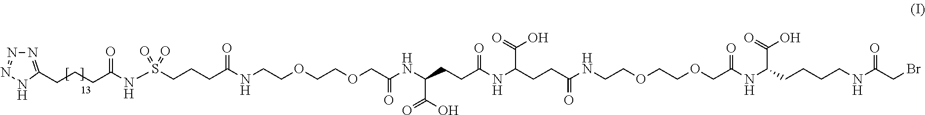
N1=C(CCCC(NS(CCCC(NCCOCCOCC(NC(CCC(NC(CCC(NCCOCCOCC(NC(CCCCNC(=O)CBr)C(O)=O)=O)=O)C(=O)O)=O)C(O)=O)=O)=O)(=O)=O)=O)NN=N1
